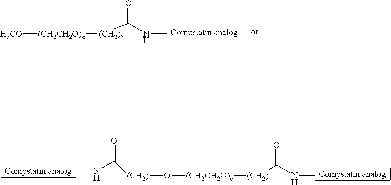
[H3CO][(CH2CH2O)n][(CH2)5]C(NC)=O.O=C([(CH2)]O[(CH2CH2O)n][(CH2)]C(NC)=O)NC
